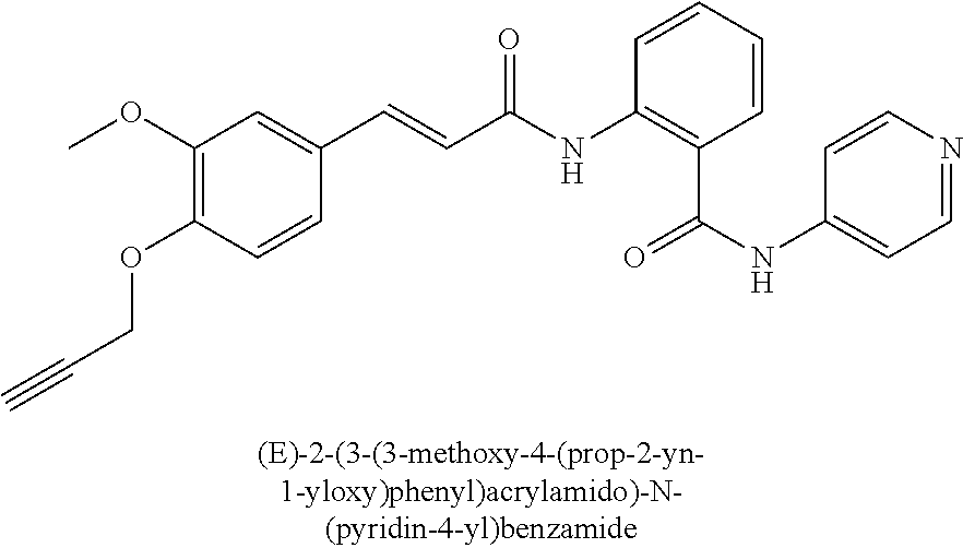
C1(OC)=C(OCC#C)C=CC(C=CC(=O)NC2=C(C(=O)NC3=CC=NC=C3)C=CC=C2)=C1
